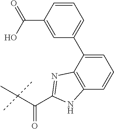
C1=CC(C(O)=O)=CC(C2=CC=CC3=C2N=C(C(C(C)(C)C)=O)N3)=C1
